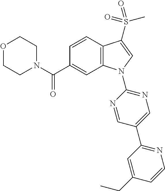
O1CCN(C(C2=CC3=C(C=C2)C(S(C)(=O)=O)=CN3C2=NC=C(C3=NC=CC(CC)=C3)C=N2)=O)CC1
